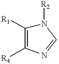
N1([R2])C([R1])=C([R4])N=C1
